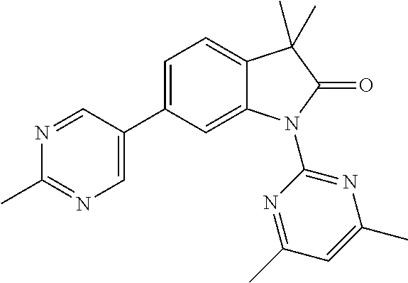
C12=CC(C3=CN=C(C)N=C3)=CC=C1C(C)(C)C(=O)N2C1=NC(C)=CC(C)=N1
